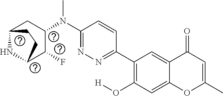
C1(C2=C(O[H])C=C3C(=C2)C(=O)C=C(C)O3)=NN=C(N(C2CC3NC(C2F)CC3)C)C=C1
